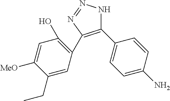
C1(C2=CC=C(N)C=C2)=C(C2=C(O)C=C([MeO])C(CC)=C2)N=NN1
